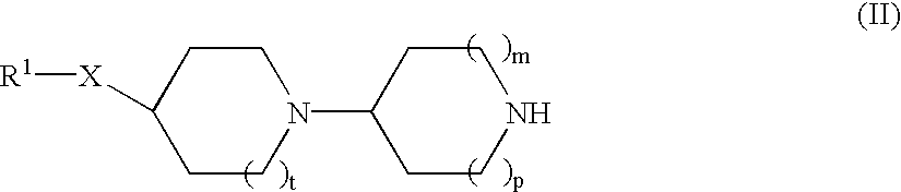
C1CC([X][R1])CCN1C1CCNCC1
